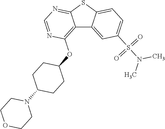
C12=C(OC3CCC(N4CCOCC4)CC3)N=CN=C1SC1=CC=C(S(N(C)C)(=O)=O)C=C21
